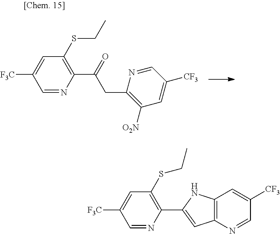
C1=NC(C(=O)CC2=C([O2N])C=C([CF3])C=N2)=C(SCC)C=C1[F3C].N1=CC([CF3])=CC2=C1C=C(C1=C(SCC)C=C([F3C])C=N1)N2
